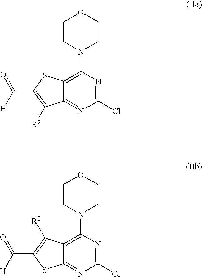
C12=NC(Cl)=NC(N3CCOCC3)=C1SC(C([H])=O)=C2[R2].C12=NC(Cl)=NC(N3CCOCC3)=C1C([R2])=C(C([H])=O)S2
